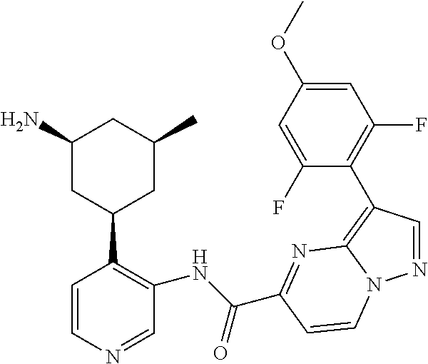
C1(N)CC(C2=C(NC(=O)C3=NC4=C(C5=C(F)C=C(OC)C=C5F)C=NN4C=C3)C=NC=C2)CC(C)C1
